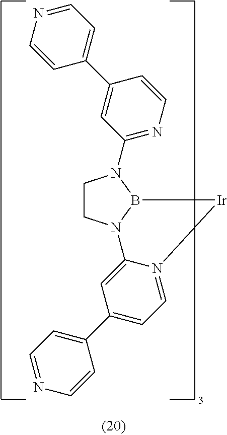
C1CN2B(N1C1=NC=CC(C3=CC=NC=C3)=C1)[Ir]N1=CC=C(C3=CC=NC=C3)C=C21
